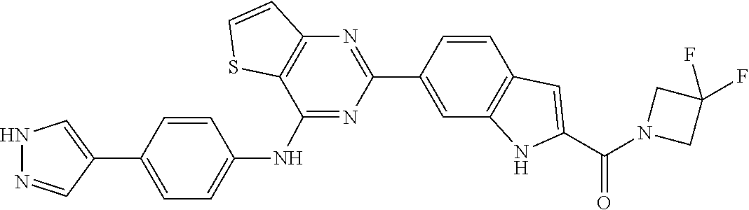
N1(C(C2=CC3=C(N2)C=C(C2=NC4=C(C(NC5=CC=C(C6=CNN=C6)C=C5)=N2)SC=C4)C=C3)=O)CC(F)(F)C1
